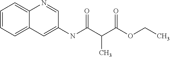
C12=CC=CC=C1C=C(NC(C(C(OCC)=O)C)=O)C=N2
